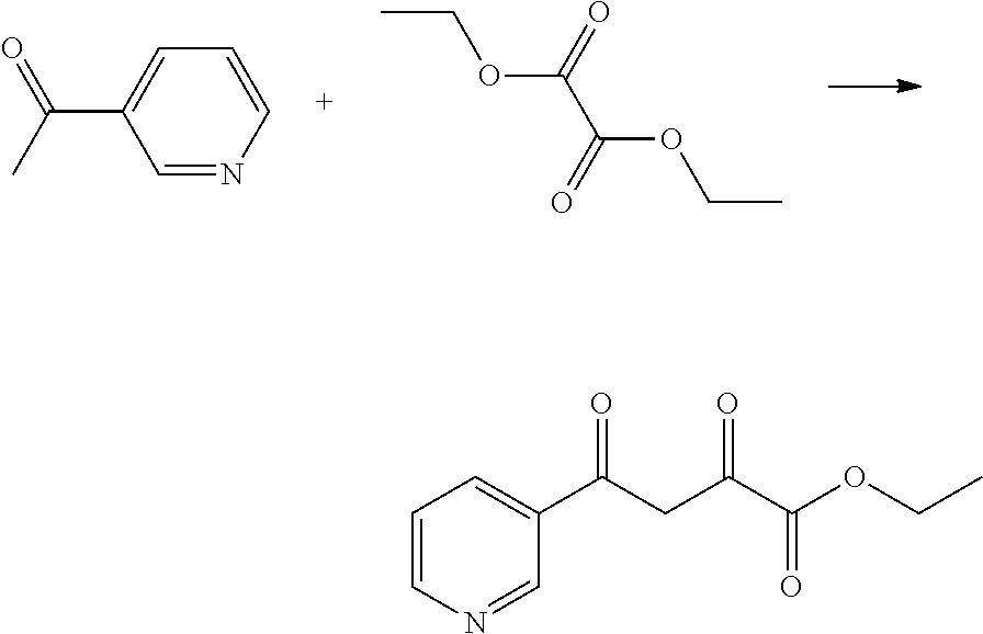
C1=NC=CC=C1C(C)=O.CCOC(=O)C(OCC)=O.C(CC(C(OCC)=O)=O)(=O)C1=CC=CN=C1
